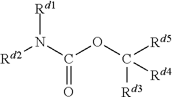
[Rd2]N(C(OC([Rd5])([Rd3])[Rd4])=O)[Rd1]
